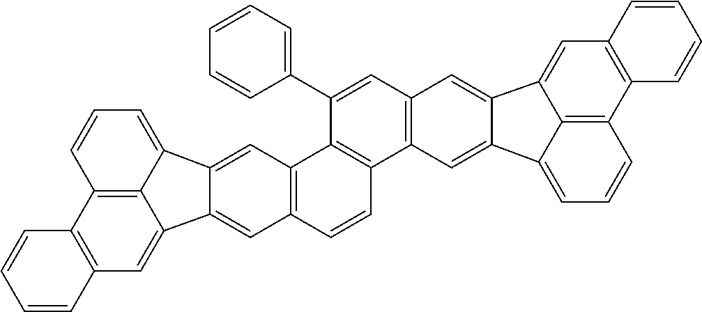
C12=C(C=C3C4=C1C=CC=C4C1=CC4=C(C=CC5=C4C(C4=CC=CC=C4)=CC4=C5C=C5C(=C4)C4=CC6=C(C7=C4C5=CC=C7)C=CC=C6)C=C31)C=CC=C2
